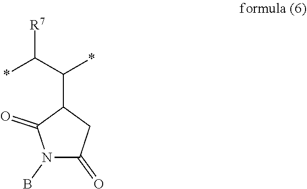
N1(B)C(=O)CC(C(C(*)[R7])*)C1=O
